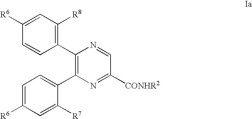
C1=C([R6])C=CC(C2=C(C3=CC=C([R6])C=C3[R7])N=C([CONHR2])C=N2)=C1[R8]
